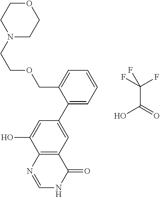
C1(C2=CC3=C(C(O)=C2)N=CNC3=O)=CC=CC=C1COCCN1CCOCC1.C(C(=O)O)(F)(F)F
